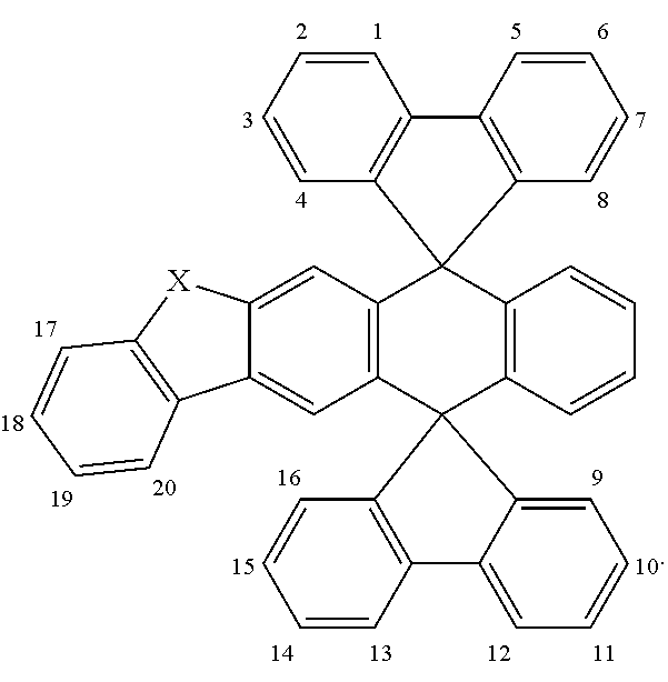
C12=C(C3(C4=C(C=CC=C4)C14C1=C(C=CC=C1)C1=C4C=CC=C1)C1=C(C=CC=C1)C1=CC=CC=C31)C=C1C(=C2)[X]C2=C1C=CC=C2
